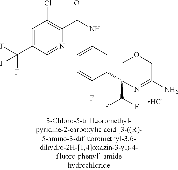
C1(C2=CC(NC(=O)C3=C(Cl)C=C(C(F)(F)F)C=N3)=CC=C2F)(C(F)F)N=C(N)COC1.Cl
